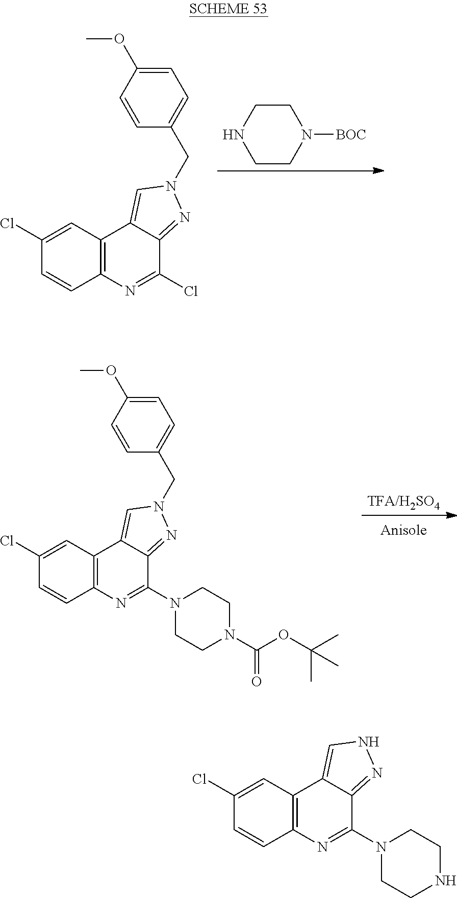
C1CN([BOC])CCN1.C1=CC2=C(C=C1Cl)C1=CN(CC3=CC=C(OC)C=C3)N=C1C(Cl)=N2.[TFA/H2SO4].C1=CC2=C(C=C1Cl)C1=CN(CC3=CC=C(OC)C=C3)N=C1C(N1CCN(C(OC(C)(C)C)=O)CC1)=N2.C1=CC2=C(C=C1Cl)C1=CNN=C1C(N1CCNCC1)=N2
